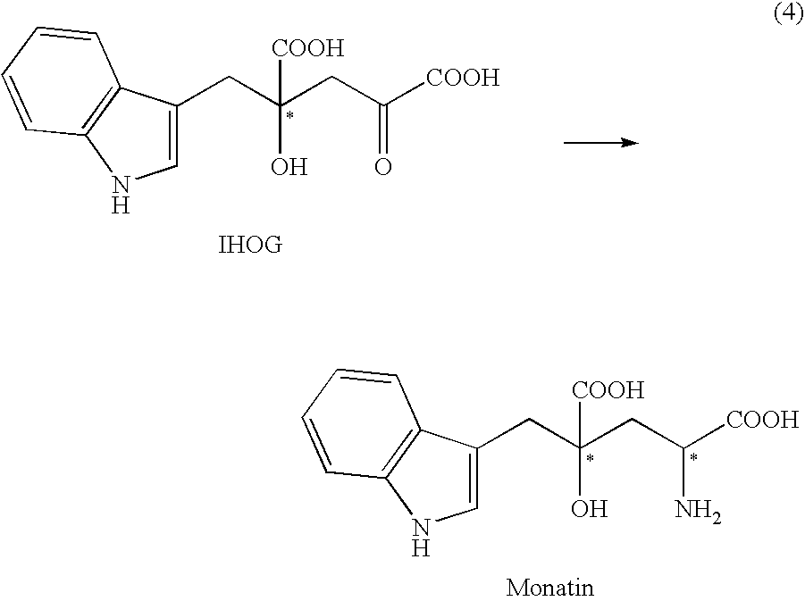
C1=C(CC(CC([COOH])=O)([COOH])O)C2=C(N1)C=CC=C2.C1=C(CC(CC([COOH])N)([COOH])O)C2=C(N1)C=CC=C2
